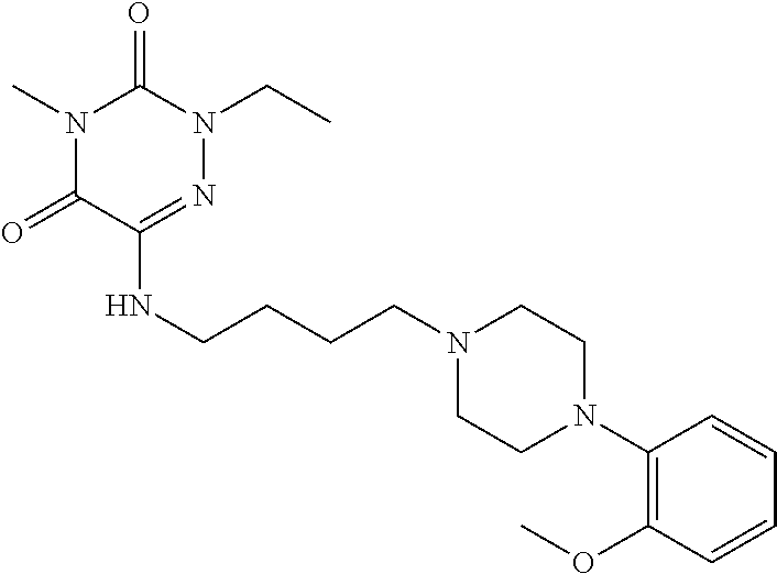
C(NC1=NN(CC)C(=O)N(C)C1=O)CCCN1CCN(C2=C(OC)C=CC=C2)CC1
